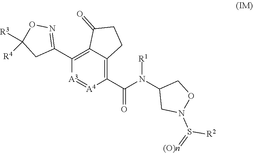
C1(C(N(C2CN(S(=[(O)n])[R2])OC2)[R1])=O)=C2C(=C(C3=NOC([R3])([R4])C3)[A3]=[A4]1)C(=O)CC2
